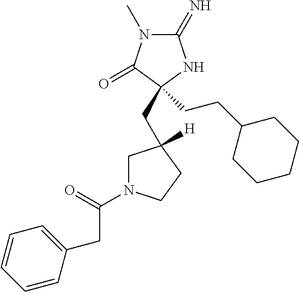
C1(=N)N(C)C(=O)C(CCC2CCCCC2)(CC2([H])CN(C(=O)CC3=CC=CC=C3)CC2)N1
